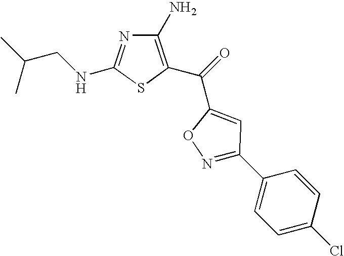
C1(N)=C(C(=O)C2=CC(C3=CC=C(Cl)C=C3)=NO2)SC(NCC(C)C)=N1
